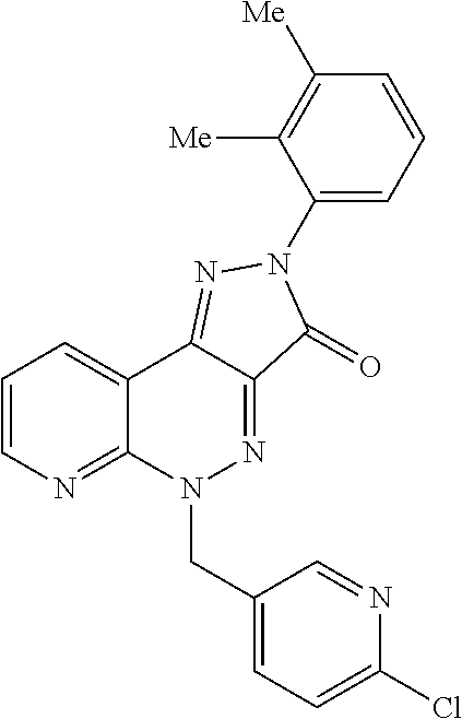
C12=NC=CC=C1C1=NN(C3=CC=CC([Me])=C3[Me])C(=O)C1=NN2CC1=CC=C(Cl)N=C1
